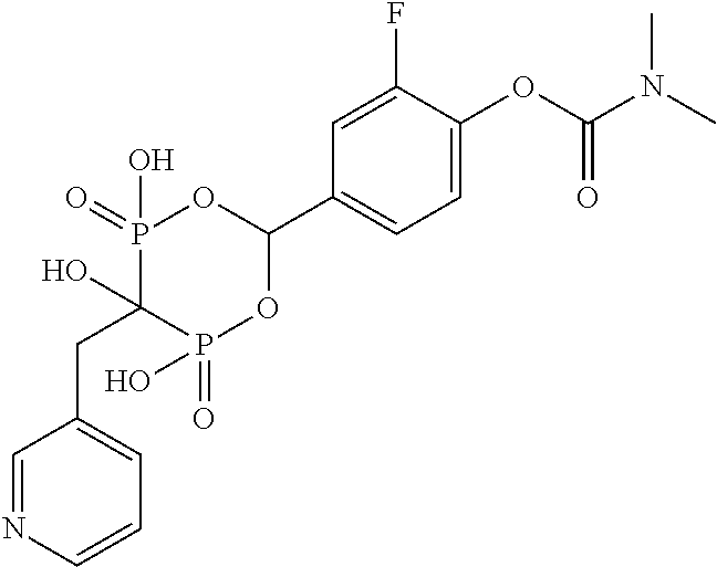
C1=C(OC(N(C)C)=O)C(F)=CC(C2OP(=O)(O)C(O)(CC3=CC=CN=C3)P(=O)(O)O2)=C1
